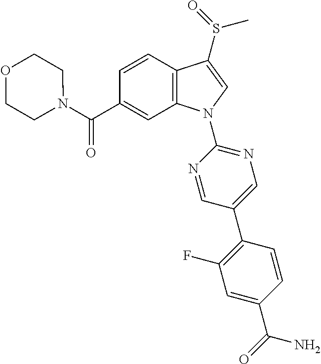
C(C1=CC2=C(C=C1)C(S(C)=O)=CN2C1=NC=C(C2=C(F)C=C(C(N)=O)C=C2)C=N1)(=O)N1CCOCC1
